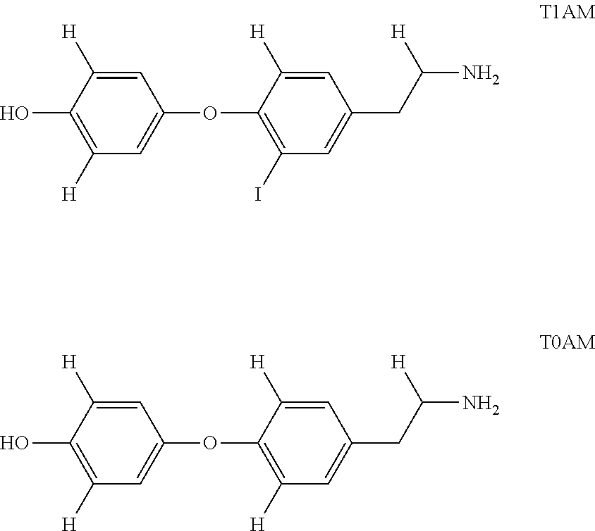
C1=C([H])C(O)=C([H])C=C1OC1=C(I)C=C(CC(N)[H])C=C1[H].C1=C([H])C(O)=C([H])C=C1OC1=C([H])C=C(CC(N)[H])C=C1[H]
